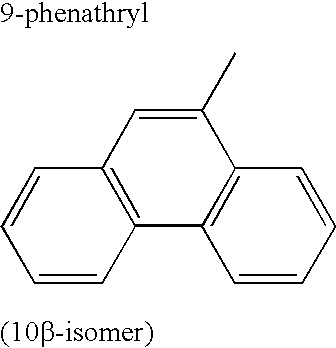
C12=C(C=CC=C1)C1=C(C(C)=C2)C=CC=C1
